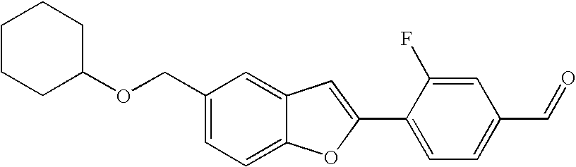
C1(COC2CCCCC2)=CC=C2C(=C1)C=C(C1=CC=C(C=O)C=C1F)O2
